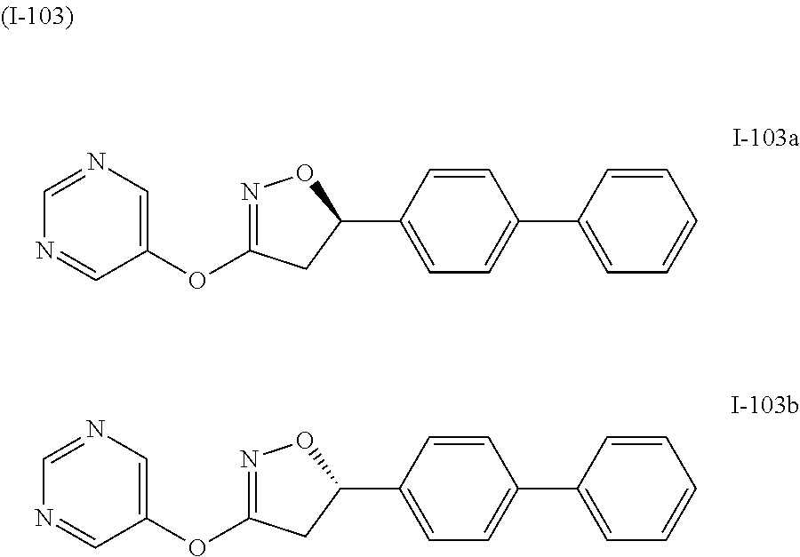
C1=NC=C(OC2=NOC(C3=CC=C(C4=CC=CC=C4)C=C3)C2)C=N1.C1=NC=C(OC2=NOC(C3=CC=C(C4=CC=CC=C4)C=C3)C2)C=N1
